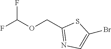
FC(OCC1=NC=C(Br)S1)F
